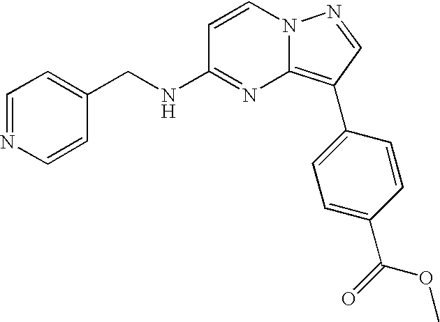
C1(CNC2=NC3=C(C4=CC=C(C(=O)OC)C=C4)C=NN3C=C2)=CC=NC=C1
